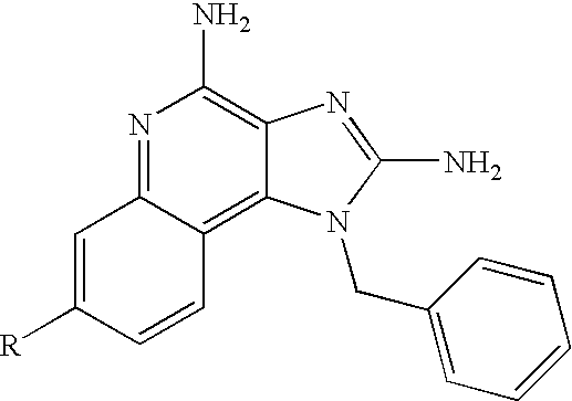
N1=C2C(=C3C(=C1N)N=C(N)N3CC1=CC=CC=C1)C=CC([R])=C2
